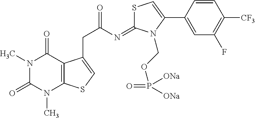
S1C(=NC(=O)CC2=CSC3=C2C(=O)N(C)C(=O)N3C)N(COP(=O)([ONa])[ONa])C(C2=CC(F)=C([CF3])C=C2)=C1
